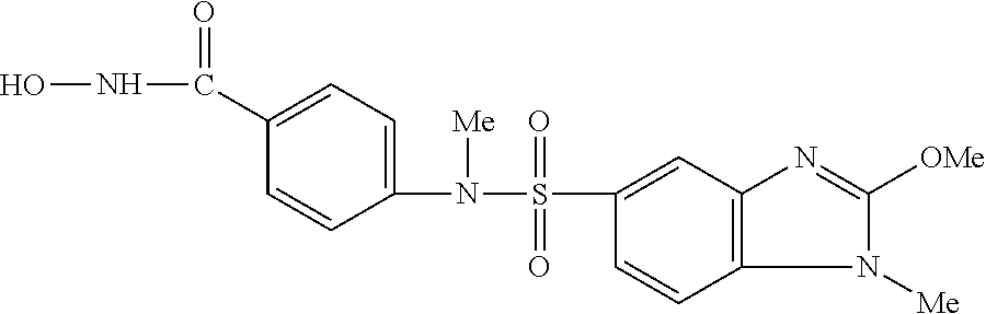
C1(N(S(C2=CC3=C(C=C2)N([Me])C([OMe])=N3)(=O)=O)[Me])=CC=C(C(NO)=O)C=C1
